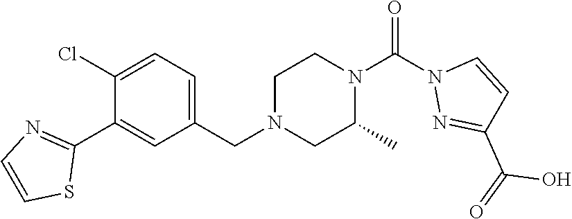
C1(Cl)=CC=C(CN2CC(C)N(C(N3N=C(C(=O)O)C=C3)=O)CC2)C=C1C1=NC=CS1
